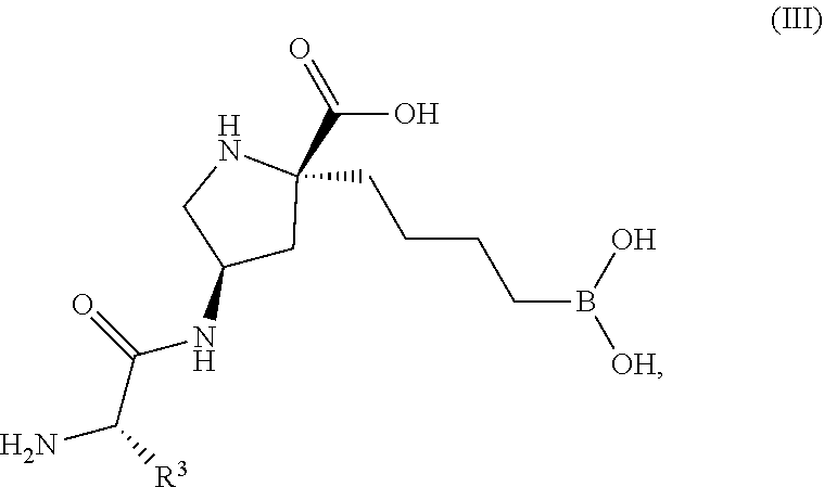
C(O)(=O)C1(CCCCB([OH])O)CC(NC(C(N)[R3])=O)CN1
